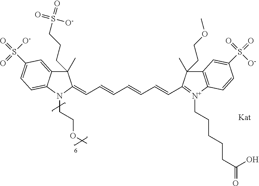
C1(C)(CCCS(=O)(=O)[O-])C2=CC(S(=O)(=O)[O-])=CC=C2N(CCOC)C1=CC=CC=CC=CC1=[N+](CCCCCC(=O)O)C2=C(C1(C)CCOC)C=C(S(=O)(=O)[O-])C=C2
